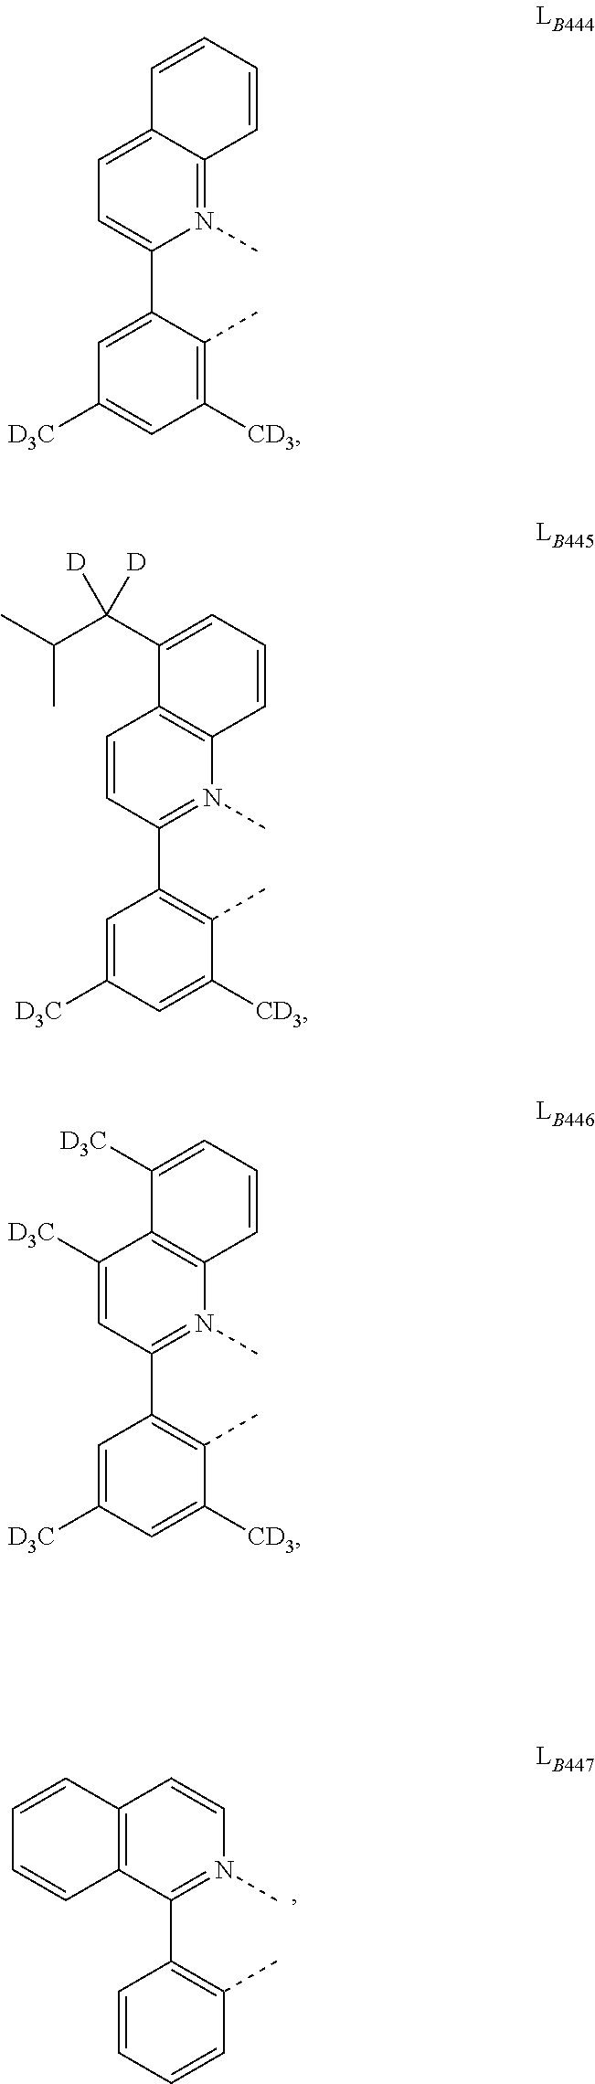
C1=C(C2=CC=C3C(=N2C)C=CC=C3)C(C)=C([CD3])C=C1[D3C].C1=C([D3C])C=C([CD3])C(C)=C1C1=N(C)C2=C(C=C1)C(C(C(C)C)([D])[D])=CC=C2.C1=C([D3C])C=C([CD3])C(C)=C1C1=N(C)C2=C(C([D3C])=C1)C([D3C])=CC=C2.C1=CC=CC(C)=C1C1=N(C)C=CC2=C1C=CC=C2
